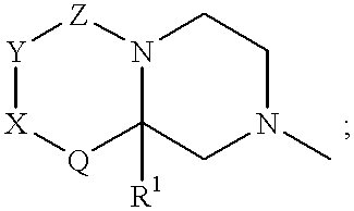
N12C([R1])(CN(C)CC1)[Q][X][Y][Z]2
